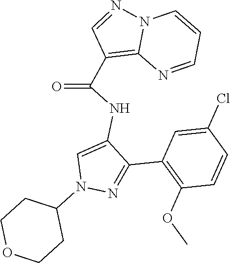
N12C(=C(C(NC3=CN(C4CCOCC4)N=C3C3=C(OC)C=CC(Cl)=C3)=O)C=N1)N=CC=C2
